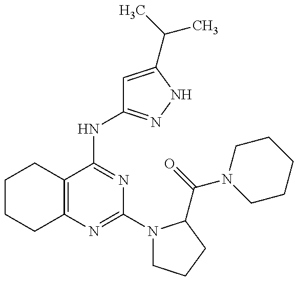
C12=C(C(NC3=NNC(C(C)C)=C3)=NC(N3CCCC3C(=O)N3CCCCC3)=N1)CCCC2
